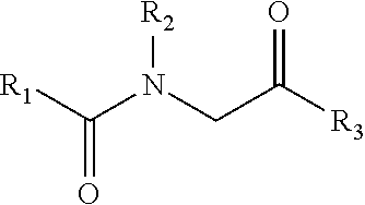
C(N(CC([R3])=O)[R2])([R1])=O
